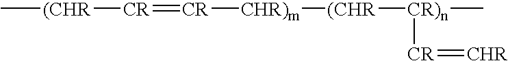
C[(CHR][CR]=[CR][CHR)m][(CHR][CR)n](C)[CR]=[CHR]
